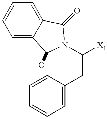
C1=CC=C2C(=C1)C(=O)N(C([X1])CC1=CC=CC=C1)C2O
